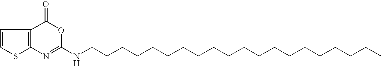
C12=C(C(=O)OC(NCCCCCCCCCCCCCCCCCCCC)=N1)C=CS2
